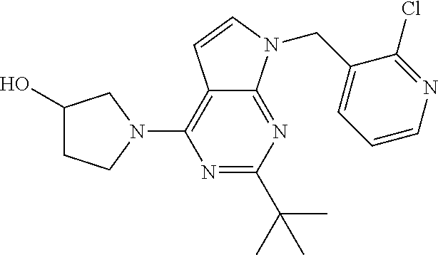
N1=C(C(C)(C)C)N=C2C(=C1N1CC(O)CC1)C=CN2CC1=CC=CN=C1Cl
